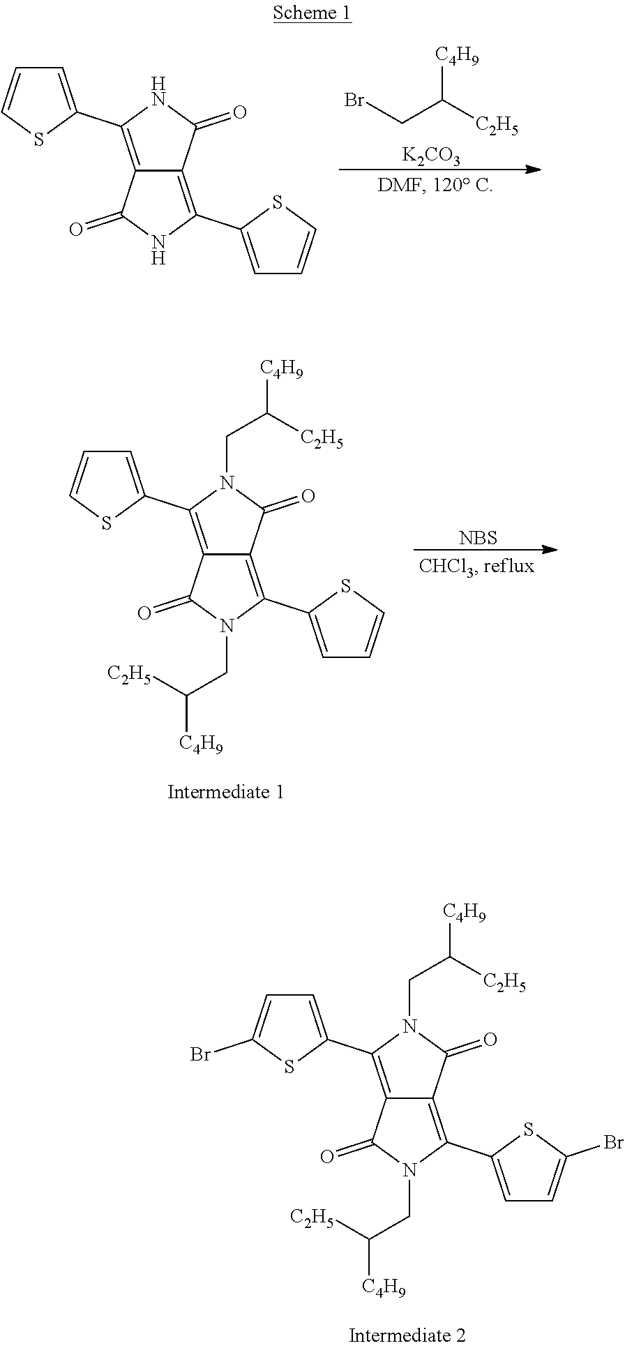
BrCC([C2H5])[C4H9].[K2CO3].C1=C(C2=C3C(=C(C4=CC=CS4)NC3=O)C(=O)N2)SC=C1.C1=C(C2=C3C(=C(C4=CC=CS4)N(CC([C2H5])[C4H9])C3=O)C(=O)N2CC([C2H5])[C4H9])SC=C1.[NBS].C1=C(C2=C3C(=C(C4=CC=C(Br)S4)N(CC([C2H5])[C4H9])C3=O)C(=O)N2CC([C2H5])[C4H9])SC(Br)=C1
